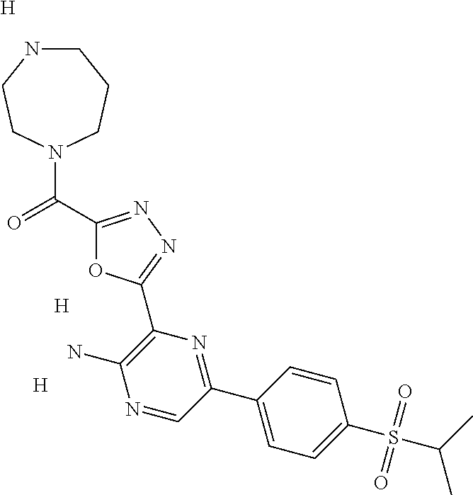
[H].C1NCCN(C(=O)C2=NN=C(C3=C(N)N=CC(C4=CC=C(S(C(C)C)(=O)=O)C=C4)=N3)O2)CC1.[H].[H]
